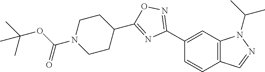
C1(C2=NOC(C3CCN(C(OC(C)(C)C)=O)CC3)=N2)=CC2=C(C=C1)C=NN2C(C)C
